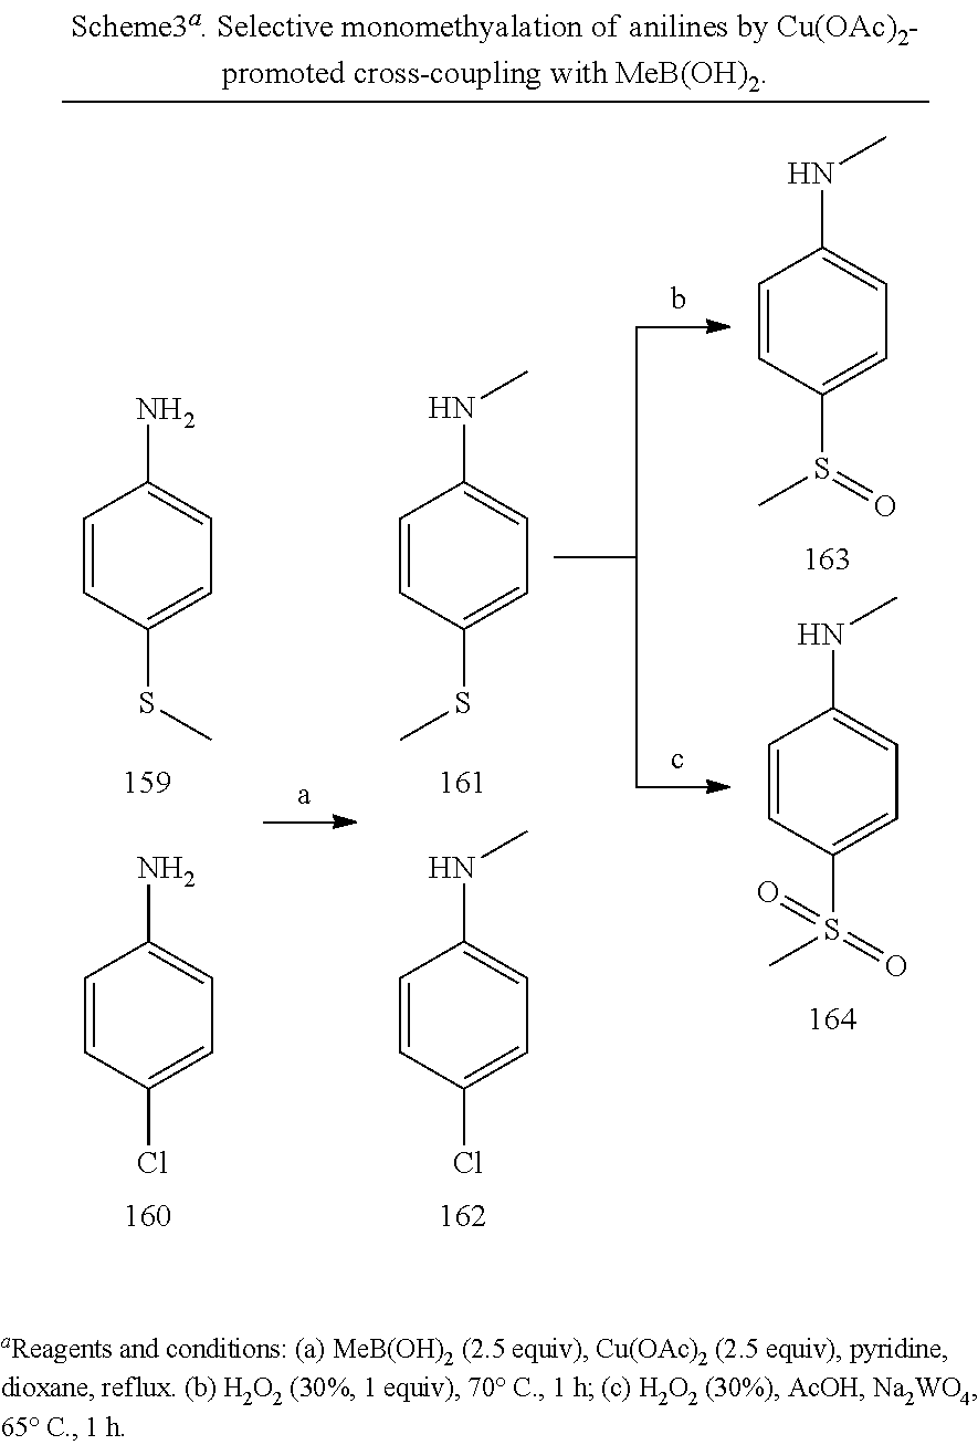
C1=CC(S(=O)C)=CC=C1NC.C1=CC(S(=O)(C)=O)=CC=C1NC.C1=CC(SC)=CC=C1N.C1=CC(SC)=CC=C1NC.C1=CC(Cl)=CC=C1N.C1=CC(Cl)=CC=C1NC
